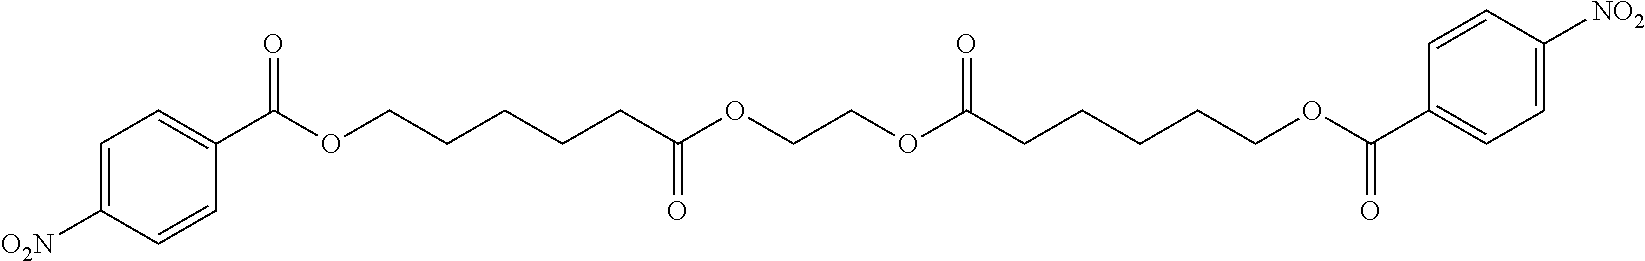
C1=C([O2N])C=CC(C(OCCCCCC(OCCOC(CCCCCOC(C2=CC=C([NO2])C=C2)=O)=O)=O)=O)=C1
